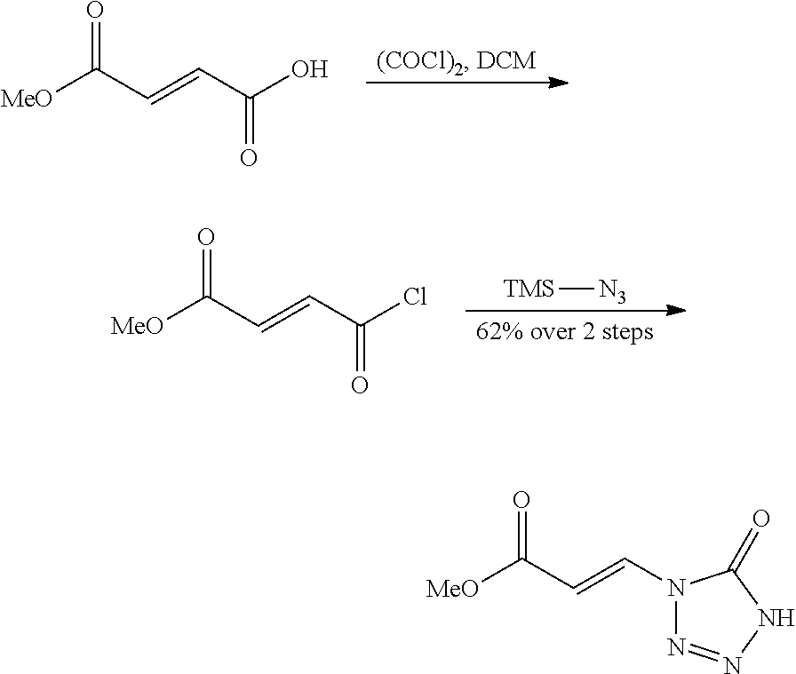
[MeO]C(C=CC(O)=O)=O.[TMS][N3].[MeO]C(C=CC(Cl)=O)=O.[MeO]C(C=CN1N=NNC1=O)=O
